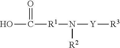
OC(=O)[R1]N([R2])[Y][R3]
